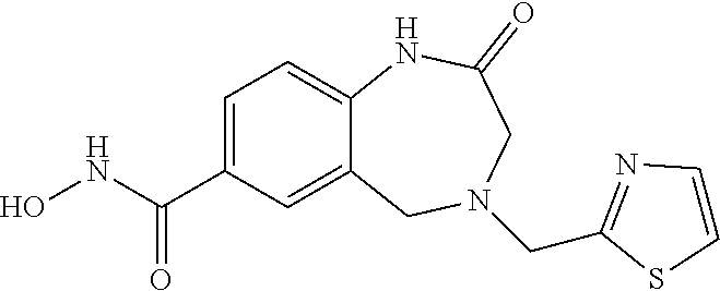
C1=C(C(NO)=O)C=C2C(=C1)NC(=O)CN(CC1=NC=CS1)C2
